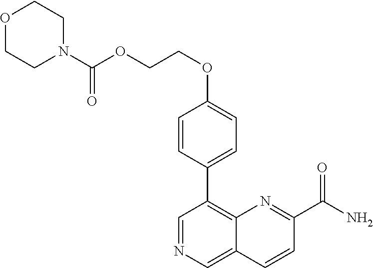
C1(OCCOC(N2CCOCC2)=O)=CC=C(C2=C3C(=CN=C2)C=CC(C(N)=O)=N3)C=C1
